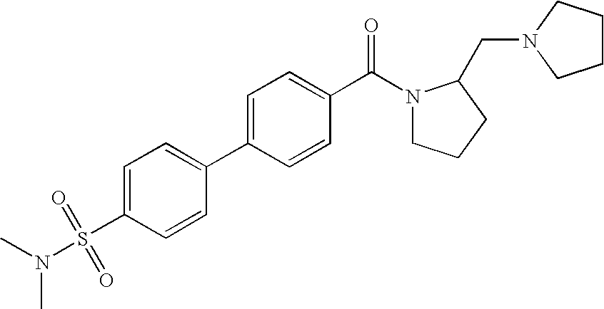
C1=C(S(=O)(=O)N(C)C)C=CC(C2=CC=C(C(N3CCCC3CN3CCCC3)=O)C=C2)=C1
